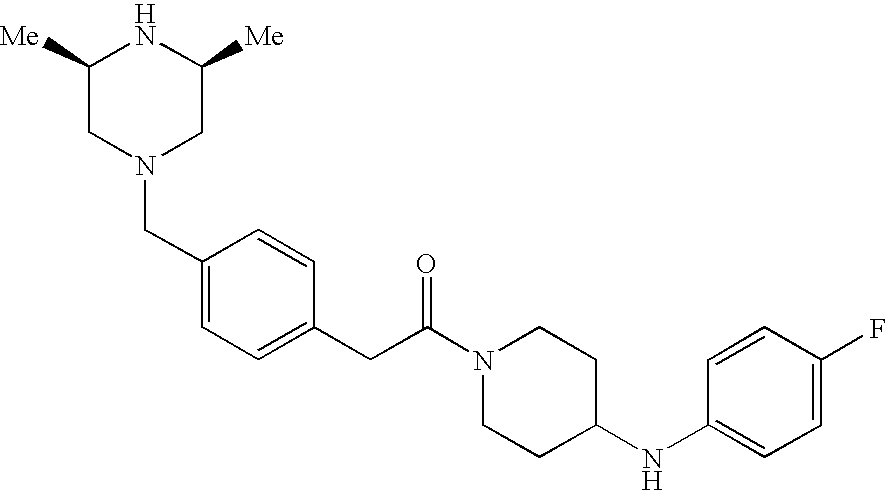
C1([Me])CN(CC2=CC=C(CC(N3CCC(NC4=CC=C(F)C=C4)CC3)=O)C=C2)CC([Me])N1
